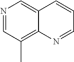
N1=CC(C)=C2C(=C1)C=CC=N2
